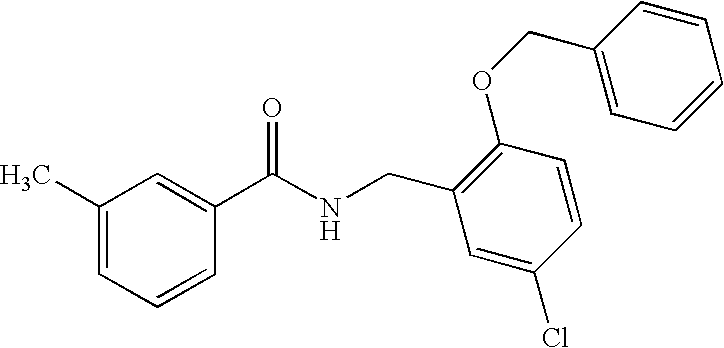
C1(C)=CC=CC(C(NCC2=C(OCC3=CC=CC=C3)C=CC(Cl)=C2)=O)=C1
